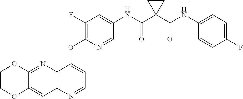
C12=CC3=C(N=C1OCCO2)C(OC1=C(F)C=C(NC(C2(C(NC4=CC=C(F)C=C4)=O)CC2)=O)C=N1)=CC=N3
